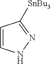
C1=CC([SnBu3])=NN1
